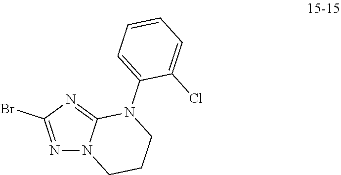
N1=C(Br)N=C2N1CCCN2C1=CC=CC=C1Cl
